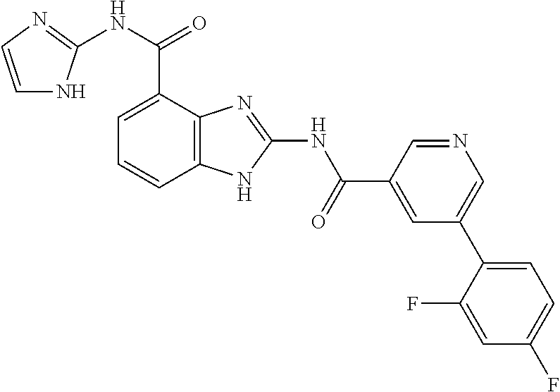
C12=C(C=CC=C1C(NC1=NC=CN1)=O)NC(NC(=O)C1=CC(C3=CC=C(F)C=C3F)=CN=C1)=N2
